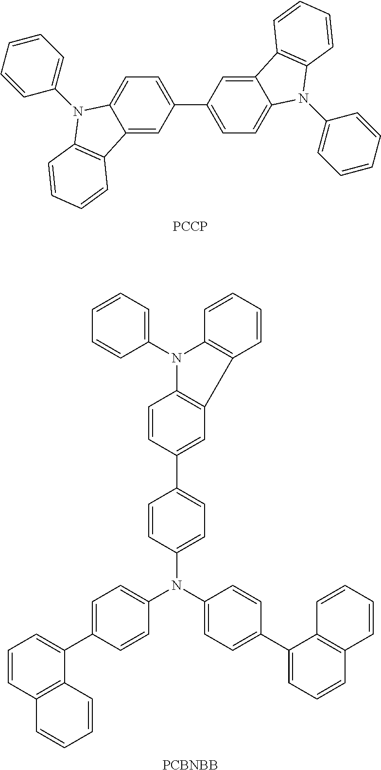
C12=CC(C3=CC=C4C(=C3)C3=C(N4C4=CC=CC=C4)C=CC=C3)=CC=C1N(C1=CC=CC=C1)C1=C2C=CC=C1.[PCCP].C1=C(C2=CC=CC3=C2C=CC=C3)C=CC(N(C2=CC=C(C3=CC=CC4=C3C=CC=C4)C=C2)C2=CC=C(C3=CC4=C(N(C5=CC=CC=C5)C5=C4C=CC=C5)C=C3)C=C2)=C1.[PCBNBB]
